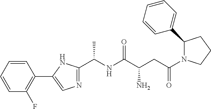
N1=C(C(NC(C(CC(N2C(C3=CC=CC=C3)CCC2)=O)N)=O)C)NC(C2=C(F)C=CC=C2)=C1
